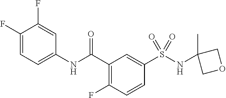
C1(NC(C2=C(F)C=CC(S(=O)(NC3(C)COC3)=O)=C2)=O)=CC=C(F)C(F)=C1
